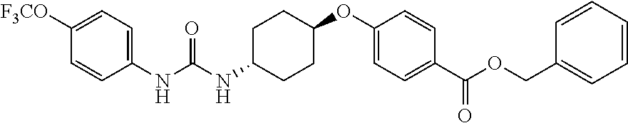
C1=C([F3CO])C=CC(NC(NC2CCC(OC3=CC=C(C(OCC4=CC=CC=C4)=O)C=C3)CC2)=O)=C1
